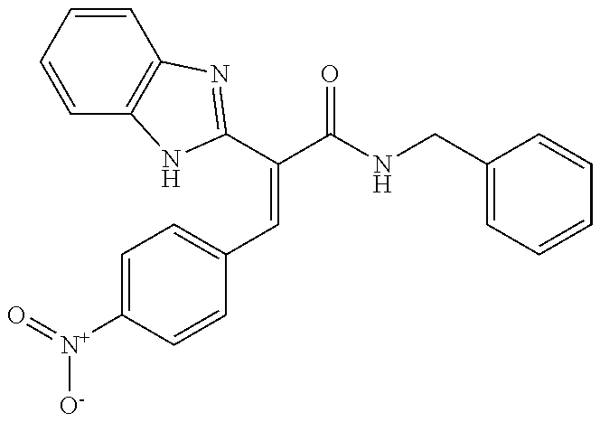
C1=CC=CC2=C1NC(C(C(NCC1=CC=CC=C1)=O)=CC1=CC=C([N+](=O)[O-])C=C1)=N2
